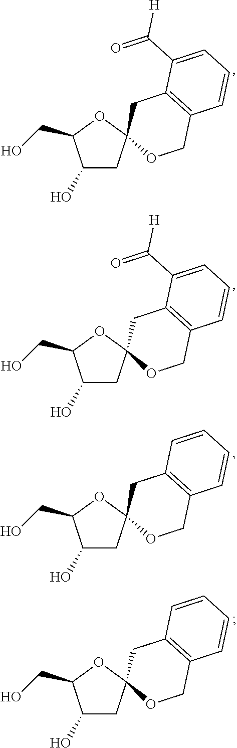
C1(O)CC2(OC1CO)OCC1=C(C2)C(C(=O)[H])=CC=C1.C1(O)CC2(OC1CO)OCC1=C(C2)C=CC=C1.C1(O)CC2(OC1CO)OCC1=C(C2)C(C(=O)[H])=CC=C1.C1(O)CC2(OC1CO)OCC1=C(C2)C=CC=C1
